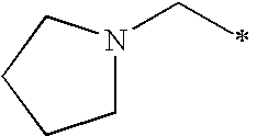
C1N(CC)CCC1
